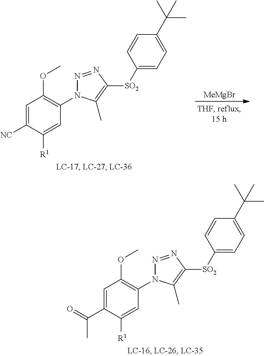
C1=C([NC])C([R1])=CC(N2N=NC([SO2]C3=CC=C(C(C)(C)C)C=C3)=C2C)=C1OC.[MeMgBr].C1=C(C(=O)C)C([R1])=CC(N2N=NC([SO2]C3=CC=C(C(C)(C)C)C=C3)=C2C)=C1OC
